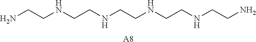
[A8].N(CCNCCNCCNCCN)CCN
